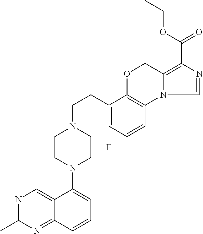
N1=C(C)N=C2C(=C1)C(N1CCN(CCC3=C(F)C=CC4=C3OCC3=C(C(OCC)=O)N=CN43)CC1)=CC=C2
